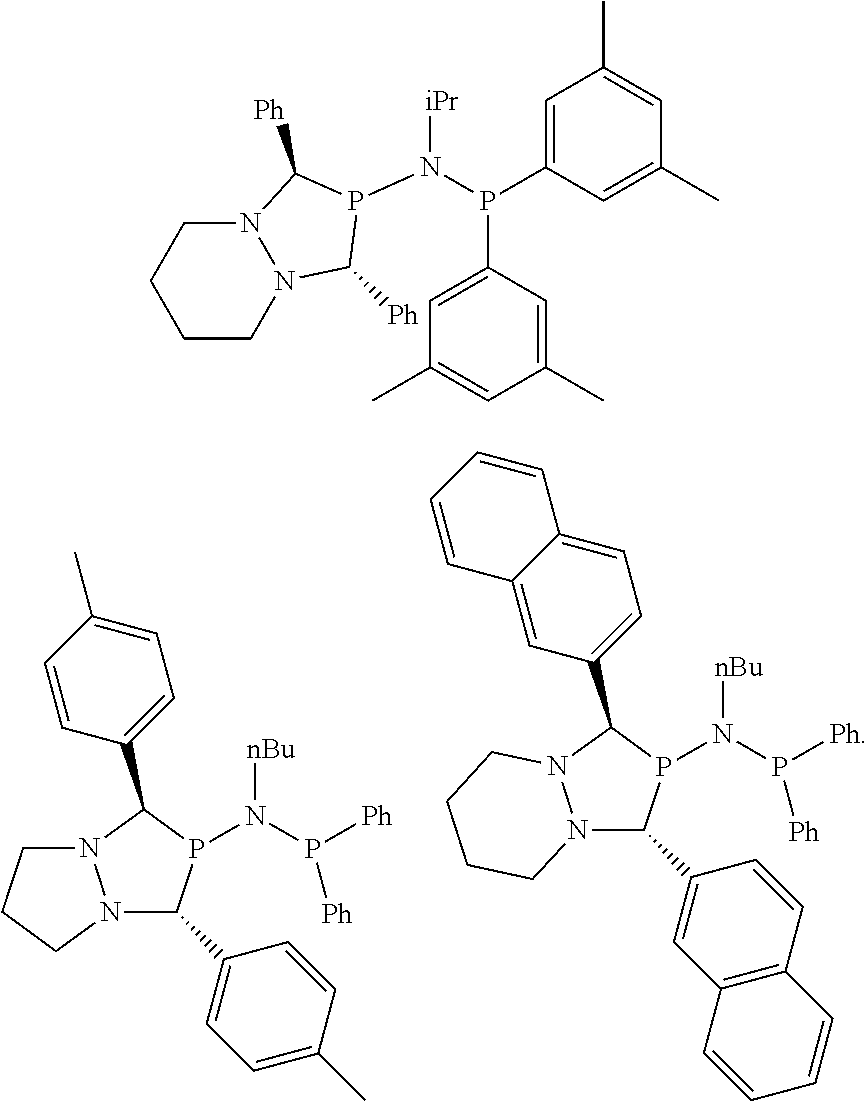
[nBu]N(P1C(C2=CC=C(C)C=C2)N2N(C1C1=CC=C(C)C=C1)CCC2)P([Ph])[Ph].[nBu]N(P1C(C2=CC3=C(C=C2)C=CC=C3)N2N(C1C1=CC=C3C(=C1)C=CC=C3)CCCC2)P([Ph])[Ph].[iPr]N(P(C1=CC(C)=CC(C)=C1)C1=CC(C)=CC(C)=C1)P1C([Ph])N2N(CCCC2)C1[Ph]
